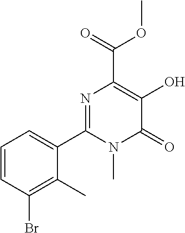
N1=C(C2=CC=CC(Br)=C2C)N(C)C(=O)C(O)=C1C(=O)OC
